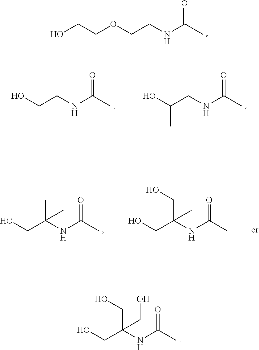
O=C(C)NCCOCCO.O=C(C)NCCO.O=C(C)NCC(O)C.O=C(C)NC(CO)(C)C.O=C(C)NC(CO)(CO)C.O=C(C)NC(CO)(CO)CO
